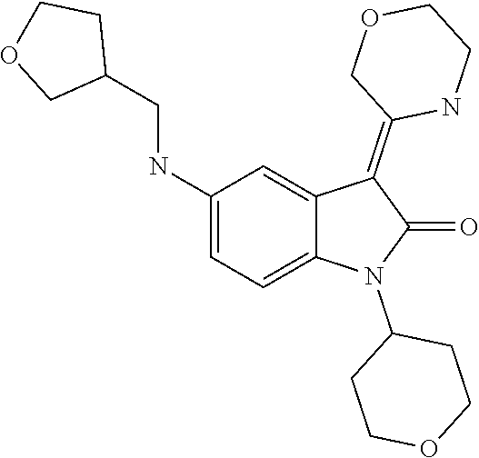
C1(N2C(=O)C(=C3COCCN3)C3=CC(NCC4COCC4)=CC=C23)CCOCC1
